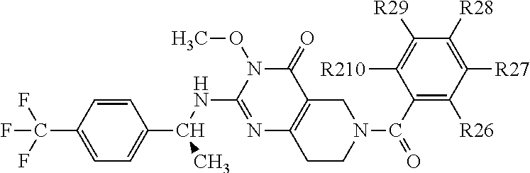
C1(C(F)(F)F)=CC=C(C(NC2=NC3=C(C(=O)N2OC)CN(C(C2=C([R26])C([R27])=C([R28])C([R29])=C2[R210])=O)CC3)C)C=C1
